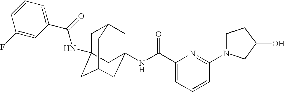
C1C2(NC(C3=CC=CC(F)=C3)=O)CC3CC(NC(C4=CC=CC(N5CCC(O)C5)=N4)=O)(CC1C3)C2
